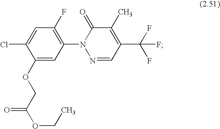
C1=C(Cl)C(OCC(OCC)=O)=CC(N2N=CC(C(F)(F)F)=C(C)C2=O)=C1F
